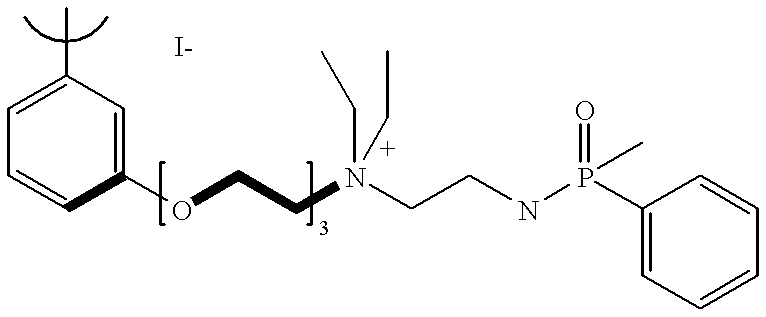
C1=C(C)C=C(OCCN(CC)(CCNP(C2=CC=CC=C2)(=O)C)CC)C=C1
